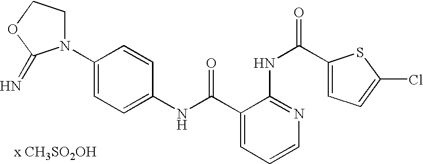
C1(NC(=O)C2=CC=CN=C2NC(C2=CC=C(Cl)S2)=O)=CC=C(N2CCOC2=N)C=C1.[x CH3SO2OH]
